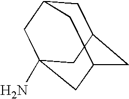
C1C2CC3CC(N)(CC1C3)C2
